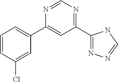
C1=CC(Cl)=CC(C2=CC(C3=NN=CN3)=NC=N2)=C1
